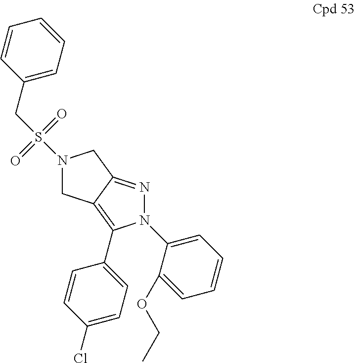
N1(S(CC2=CC=CC=C2)(=O)=O)CC2=C(C3=CC=C(Cl)C=C3)N(C3=CC=CC=C3OCC)N=C2C1
